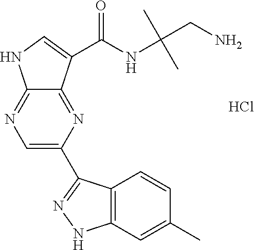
C1=C(C2=NNC3=C2C=CC(C)=C3)N=C2C(=N1)NC=C2C(NC(C)(C)CN)=O.Cl
